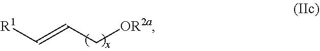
[R1]C=CC[OR2a]
